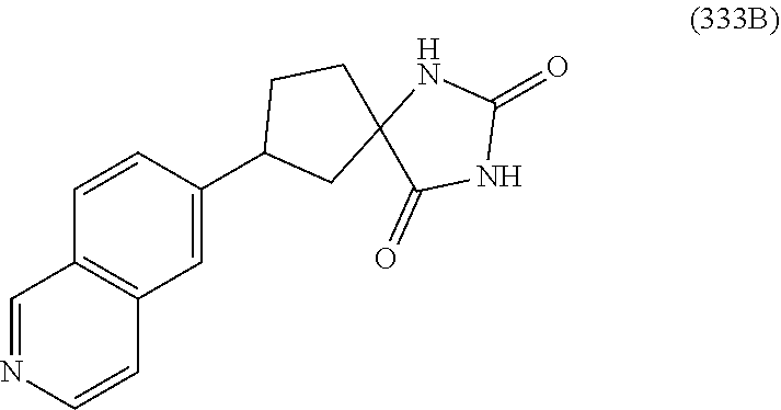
C12=C(C=C(C3CC4(CC3)C(=O)NC(=O)N4)C=C1)C=CN=C2
